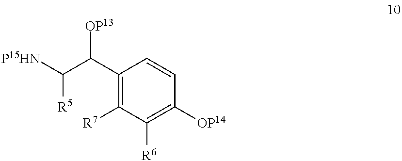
C(C(C1=C([R7])C([R6])=C([OP14])C=C1)[OP13])([P15HN])[R5]
